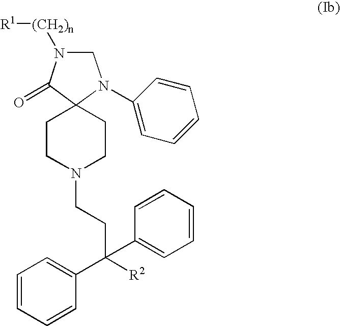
C1N([(CH2)n][R1])C(=O)C2(N1C1=CC=CC=C1)CCN(CCC([R2])(C1=CC=CC=C1)C1=CC=CC=C1)CC2
